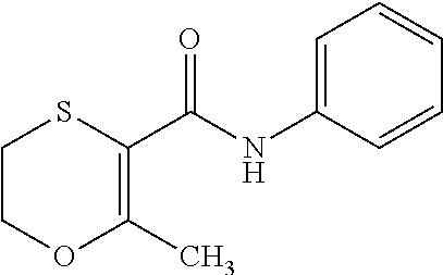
S1CCOC(C)=C1C(NC1=CC=CC=C1)=O
